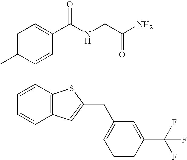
C1=C(C)C(C2=CC=CC3=C2SC(CC2=CC=CC(C(F)(F)F)=C2)=C3)=CC(C(NCC(N)=O)=O)=C1
